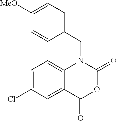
C1=C(Cl)C=C2C(=C1)N(CC1=CC=C([MeO])C=C1)C(=O)OC2=O
